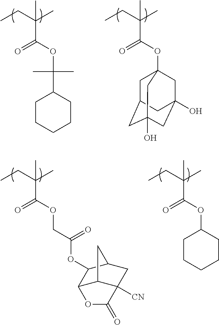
CCC(C)(C(OC12CC3CC(O)(CC(O)(C1)C3)C2)=O)C.CCC(C)(C(OC(C1CCCCC1)(C)C)=O)C.CCC(C)(C(OCC(OC1C2C3C([CN])(CC1C3)C(=O)O2)=O)=O)C.CCC(C)(C(OC1CCCCC1)=O)C
